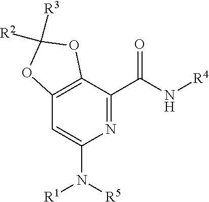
N1=C(C(N[R4])=O)C2=C(C=C1N([R5])[R1])OC([R3])([R2])O2
